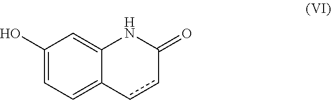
C12=CC(O)=CC=C1ccC(=O)N2
